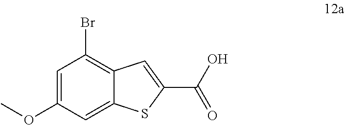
C1=C(OC)C=C2C(=C1Br)C=C(C(O)=O)S2
